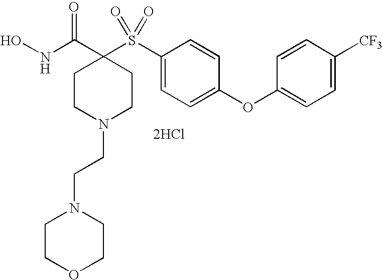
N(C(C1(S(C2=CC=C(OC3=CC=C([CF3])C=C3)C=C2)(=O)=O)CCN(CCN2CCOCC2)CC1)=O)O.[2HCl]
